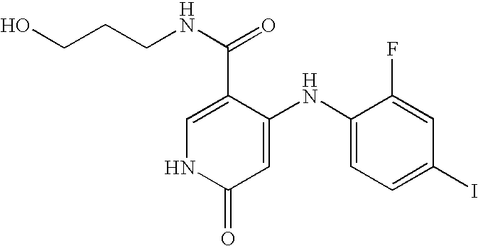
C1=C(C(NCCCO)=O)C(NC2=CC=C(I)C=C2F)=CC(=O)N1
